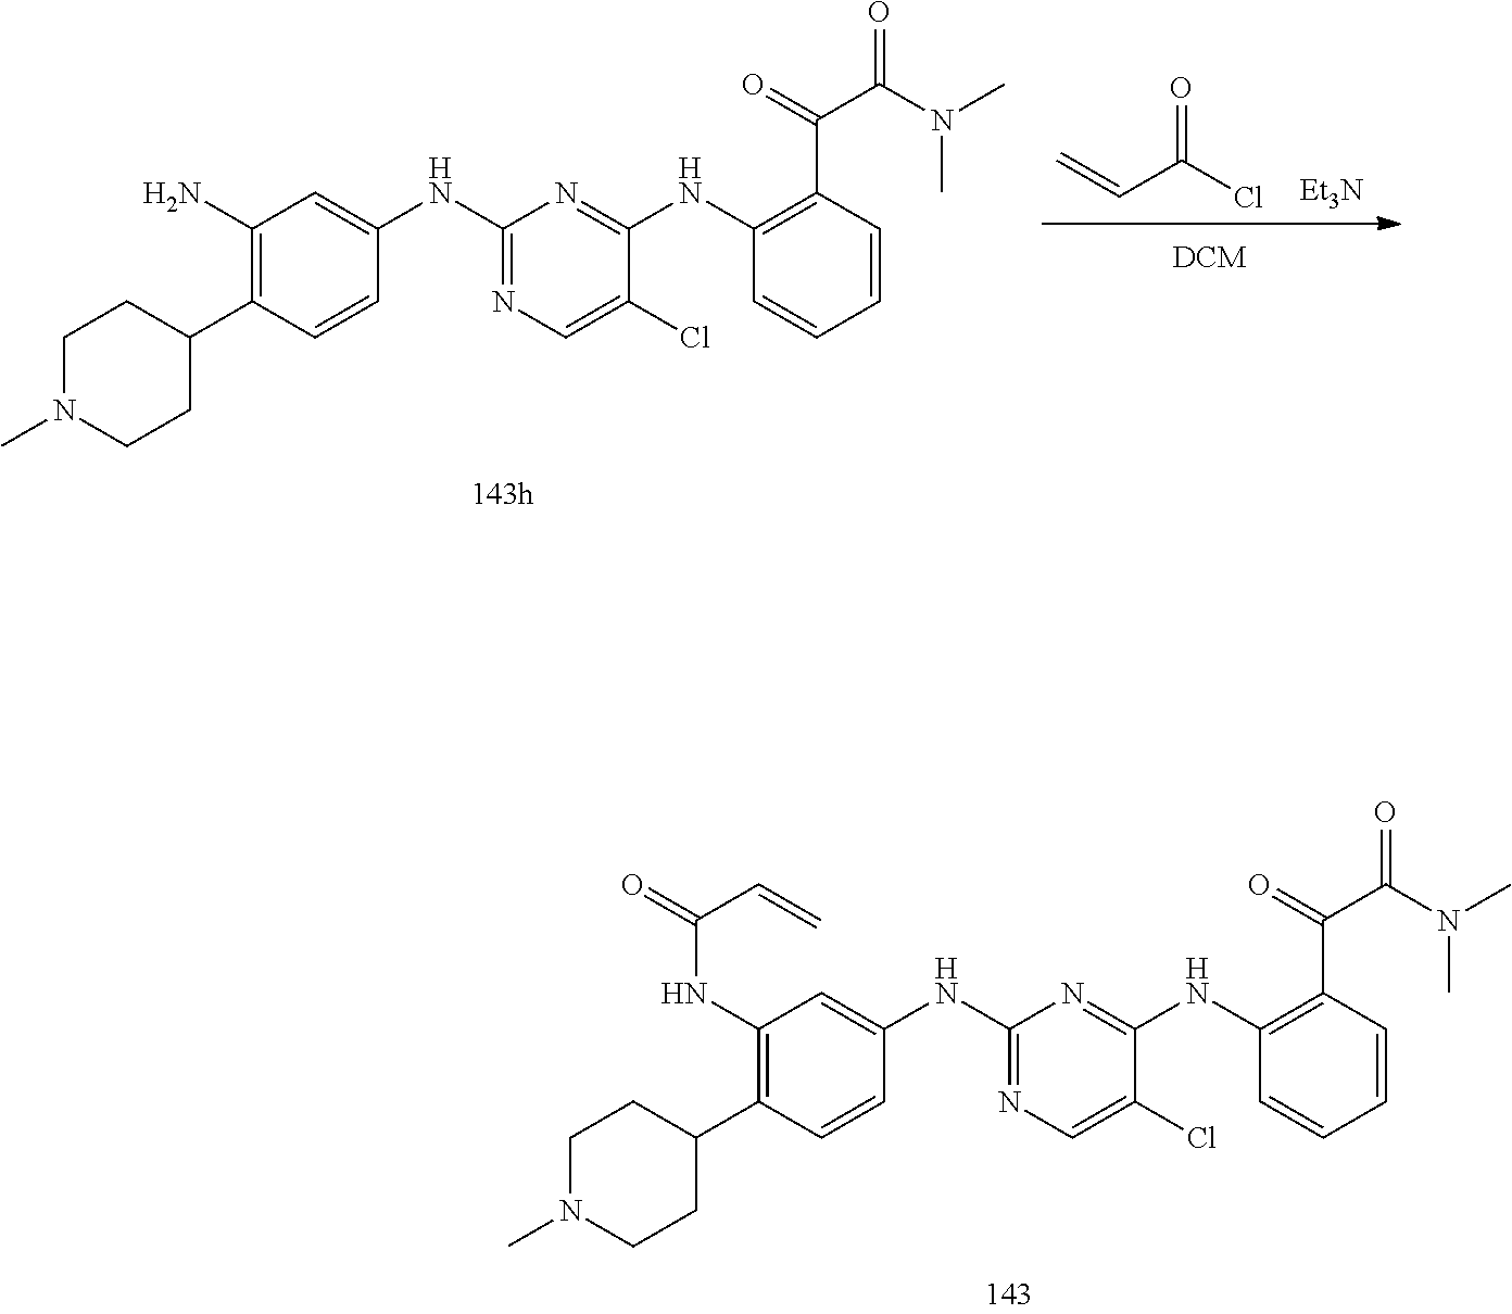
N1=C(NC2=CC(NC(=O)C=C)=C(C3CCN(C)CC3)C=C2)N=C(NC2=C(C(C(N(C)C)=O)=O)C=CC=C2)C(Cl)=C1.C=CC(Cl)=O.[Et3N].N1=C(NC2=CC(N)=C(C3CCN(C)CC3)C=C2)N=C(NC2=C(C(C(N(C)C)=O)=O)C=CC=C2)C(Cl)=C1
